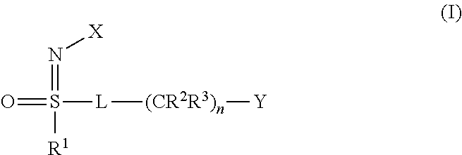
O=S([L][(CR2R3)n][Y])([R1])=N[X]
